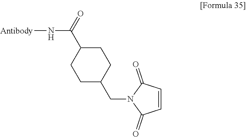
[Antibody]NC(C1CCC(CN2C(=O)C=CC2=O)CC1)=O
